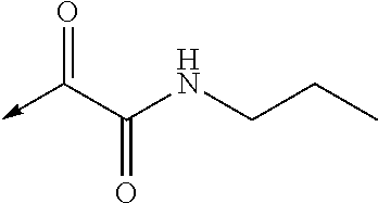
CCCNC(C(->C)=O)=O
